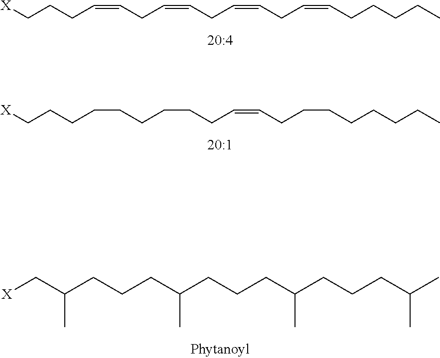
[X]CCCC=CCC=CCC=CCC=CCCCCC.[X]CCCCCCCCCC=CCCCCCCCC.[X]CC(CCCC(CCCC(CCCC(C)C)C)C)C
